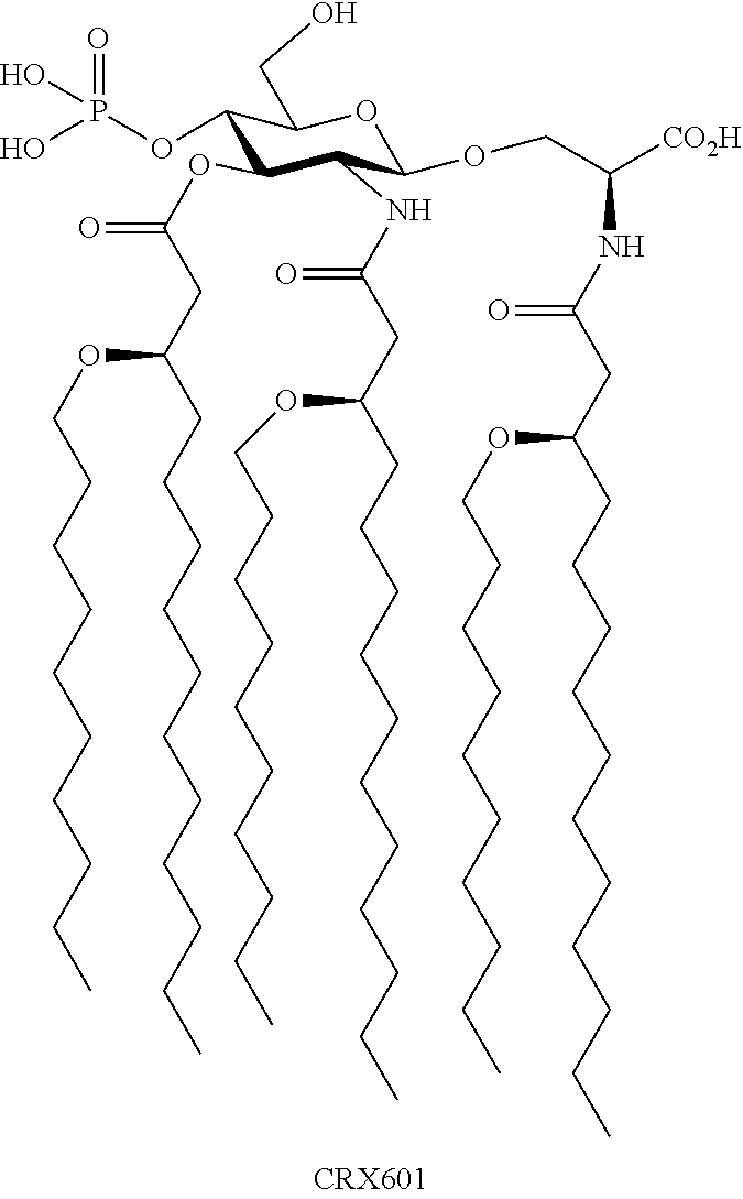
C1(OP(=O)(O)O)C(OC(CC(CCCCCCCCCCC)OCCCCCCCCCC)=O)C(NC(CC(CCCCCCCCCCC)OCCCCCCCCCC)=O)C(OCC([CO2H])NC(CC(CCCCCCCCCCC)OCCCCCCCCCC)=O)OC1CO
